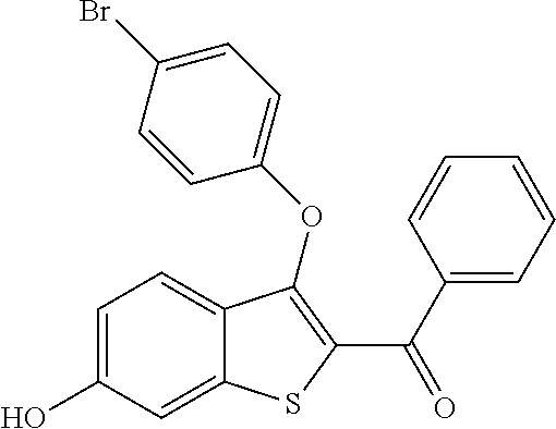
C1=C(O)C=C2C(=C1)C(OC1=CC=C(Br)C=C1)=C(C(C1=CC=CC=C1)=O)S2
